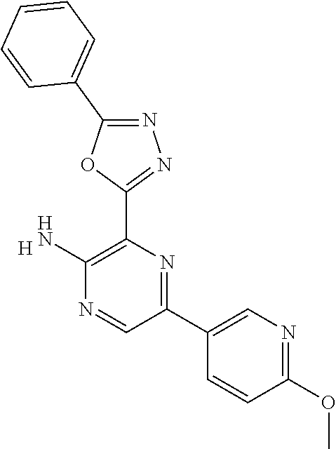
C1(OC)=NC=C(C2=NC(C3=NN=C(C4=CC=CC=C4)O3)=C(N)N=C2)C=C1.[H]
